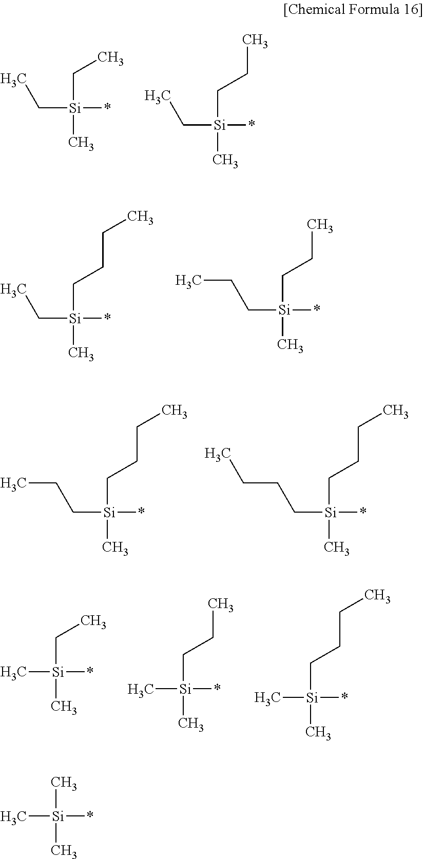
C([Si](*)(CC)C)C.C([Si](*)(CCC)C)C.C([Si](*)(CCCC)C)C.C([Si](*)(CCC)C)CC.C([Si](*)(CCCC)C)CC.C([Si](*)(CCCC)C)CCC.C[Si](*)(CC)C.C[Si](*)(CCC)C.C[Si](*)(CCCC)C.C[Si](*)(C)C
